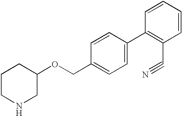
C1CNCC(OCC2=CC=C(C3=C(C#N)C=CC=C3)C=C2)C1
